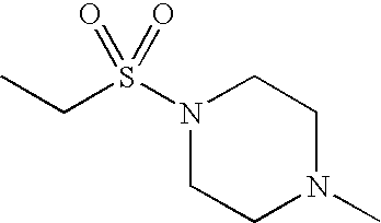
CCS(N1CCN(C)CC1)(=O)=O
